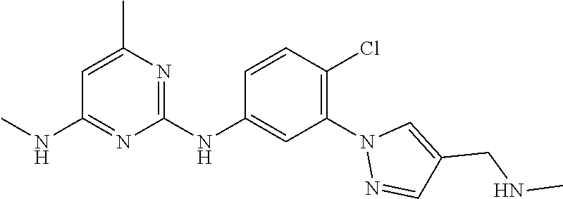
C1=C(C)N=C(NC2=CC(N3N=CC(CNC)=C3)=C(Cl)C=C2)N=C1NC
